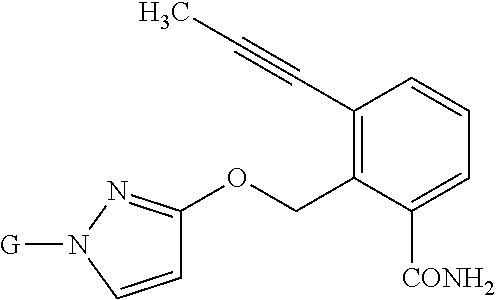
C1(C#CC)=C(COC2=NN([G])C=C2)C([CONH2])=CC=C1
